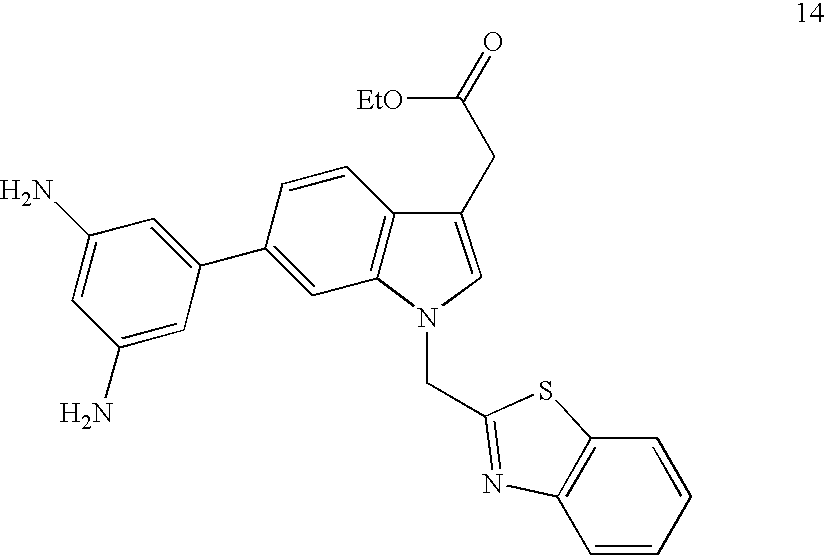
C1(N)=CC(C2=CC3=C(C=C2)C(CC(=O)[EtO])=CN3CC2=NC3=C(C=CC=C3)S2)=CC(N)=C1
